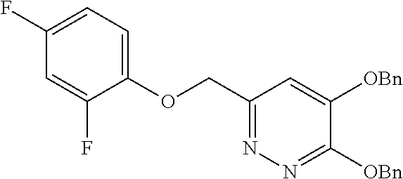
C(C1=NN=C([OBn])C([OBn])=C1)OC1=CC=C(F)C=C1F
